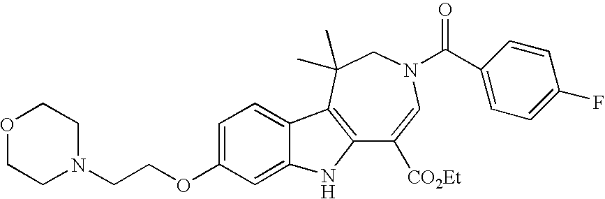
C12=C(C(C)(C)CN(C(C3=CC=C(F)C=C3)=O)C=C1[CO2Et])C1=CC=C(OCCN3CCOCC3)C=C1N2
